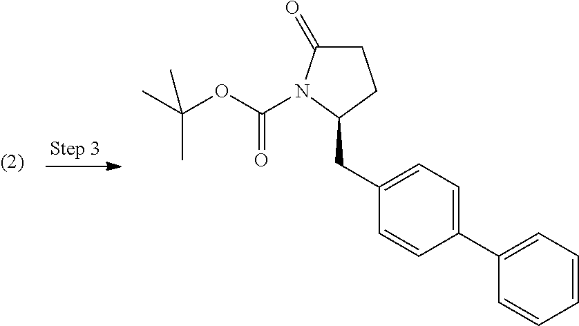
C1=CC=C(C2=CC=C(CC3CCC(=O)N3C(OC(C)(C)C)=O)C=C2)C=C1
